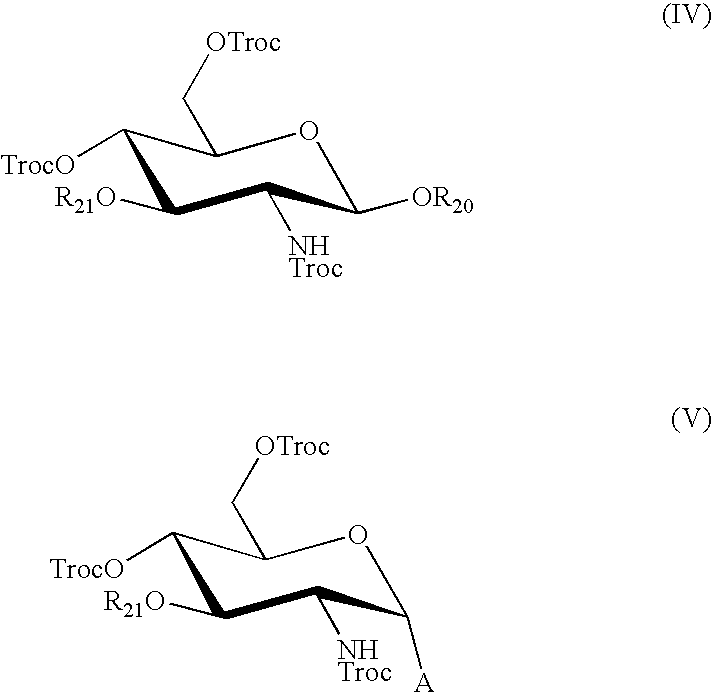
O1C([OR20])C([NHTroc])C([R21O])C([TrocO])C1C[OTroc].O1C([A])C([NHTroc])C([R21O])C([TrocO])C1C[OTroc]
